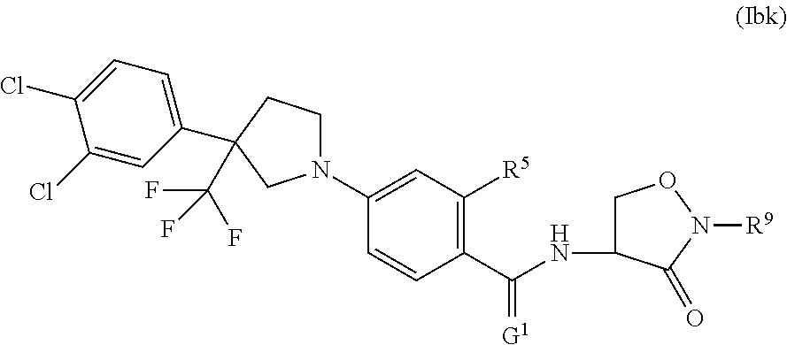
N1(C2=CC([R5])=C(C(=[G1])NC3CON([R9])C3=O)C=C2)CCC(C2=CC=C(Cl)C(Cl)=C2)(C(F)(F)F)C1
